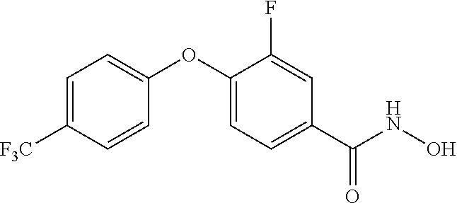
C1=C([F3C])C=CC(OC2=CC=C(C(NO)=O)C=C2F)=C1
